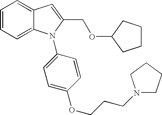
C1=CC=C2C(=C1)C=C(COC1CCCC1)N2C1=CC=C(OCCCN2CCCC2)C=C1
